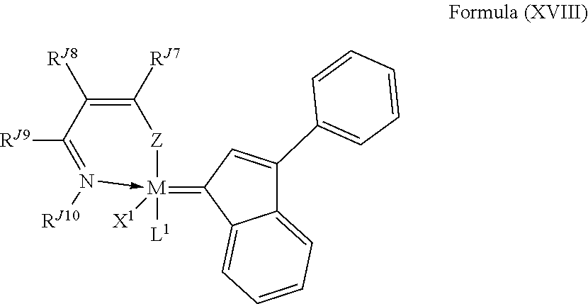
C1(=[M]2([X1])([L1])-N([RJ10])=C([RJ9])C([RJ8])=C([RJ7])[Z]2)C2=CC=CC=C2C(C2=CC=CC=C2)=C1
